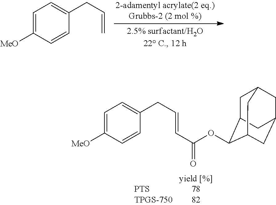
C1=C([MeO])C=CC(CC=C)=C1.C1=C([MeO])C=CC(CC=CC(=O)OC2C3CC4CC(CC2C4)C3)=C1
